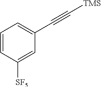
C1=CC([SF5])=CC(C#C[TMS])=C1
